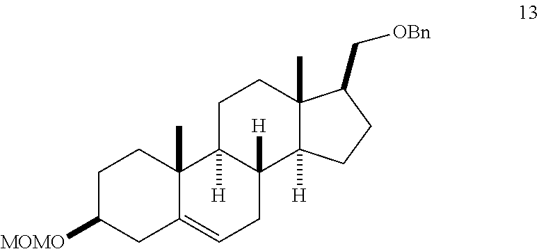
C1C([MOMO])CC2=CCC3([H])C([H])(C2(C)C1)CCC1(C)C3([H])CCC1C[OBn]
